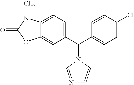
C12=CC(C(C3=CC=C(Cl)C=C3)N3C=CN=C3)=CC=C1N(C)C(=O)O2
